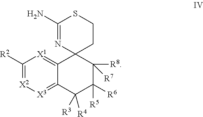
[R2]C1=[X2][X3]=C2C(=[X1]1)C1(C([R8])([R7])C([R6])([R5])C2([R3])[R4])CCSC(N)=N1
